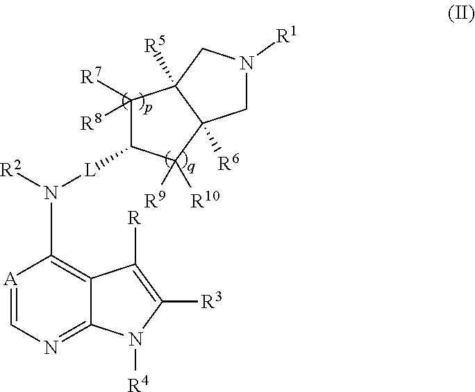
[A]1=CN=C2C(=C1N([R2])[L]C1C([R7])([R8])C3([R5])C([R6])(C1([R9])[R10])CN([R1])C3)C([R])=C([R3])N2[R4]
